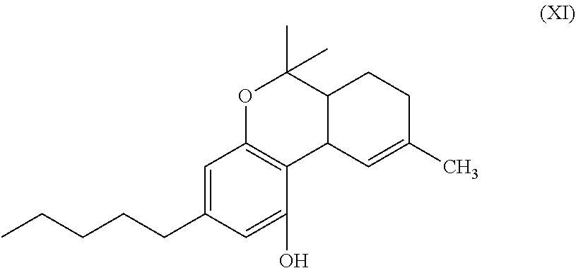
C1=C(CCCCC)C=C(O)C2=C1OC(C)(C)C1C2C=C(C)CC1
